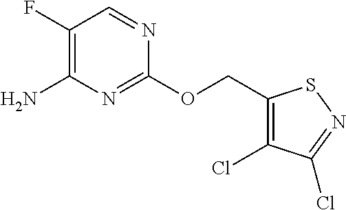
C1(OCC2=C(Cl)C(Cl)=NS2)=NC(N)=C(F)C=N1
